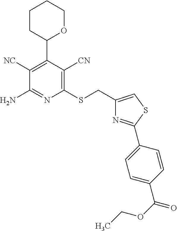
C1([NC])=C(C2OCCCC2)C([CN])=C(SCC2=CSC(C3=CC=C(C(OCC)=O)C=C3)=N2)N=C1N
